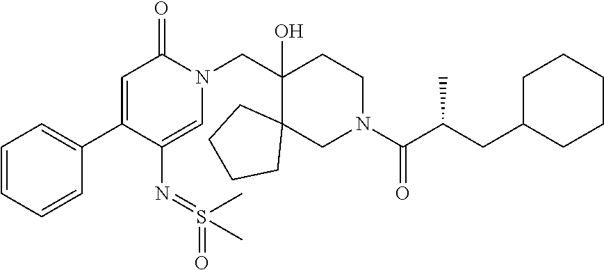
C1(C2=CC(=O)N(CC3(O)C4(CN(C(=O)C(CC5CCCCC5)C)CC3)CCCC4)C=C2N=S(C)(=O)C)=CC=CC=C1
